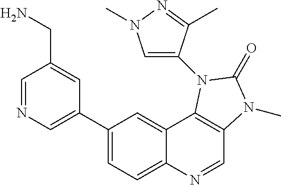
C1=NC=C(C2=CC=C3C(=C2)C2=C(C=N3)N(C)C(=O)N2C2=CN(C)N=C2C)C=C1CN
